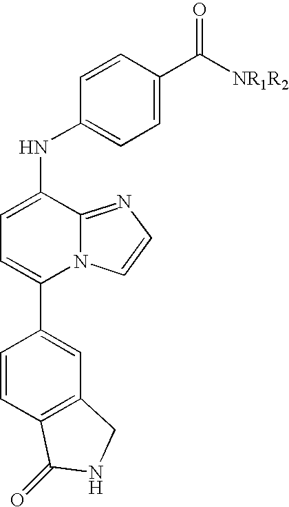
C1=CC(C([NR1R2])=O)=CC=C1NC1=CC=C(C2=CC3=C(C=C2)C(=O)NC3)N2C1=NC=C2
